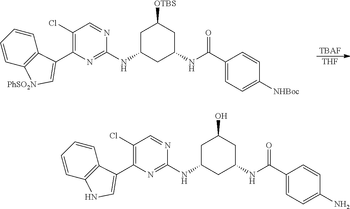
[TBAF].[THF].C1=CC=CC2=C1C(C1=C(Cl)C=NC(NC3CC(NC(C4=CC=C([NHBoc])C=C4)=O)CC([OTBS])C3)=N1)=C[PhSO2N]2.C1=CC=CC2=C1C(C1=C(Cl)C=NC(NC3CC(NC(C4=CC=C(N)C=C4)=O)CC(O)C3)=N1)=CN2
